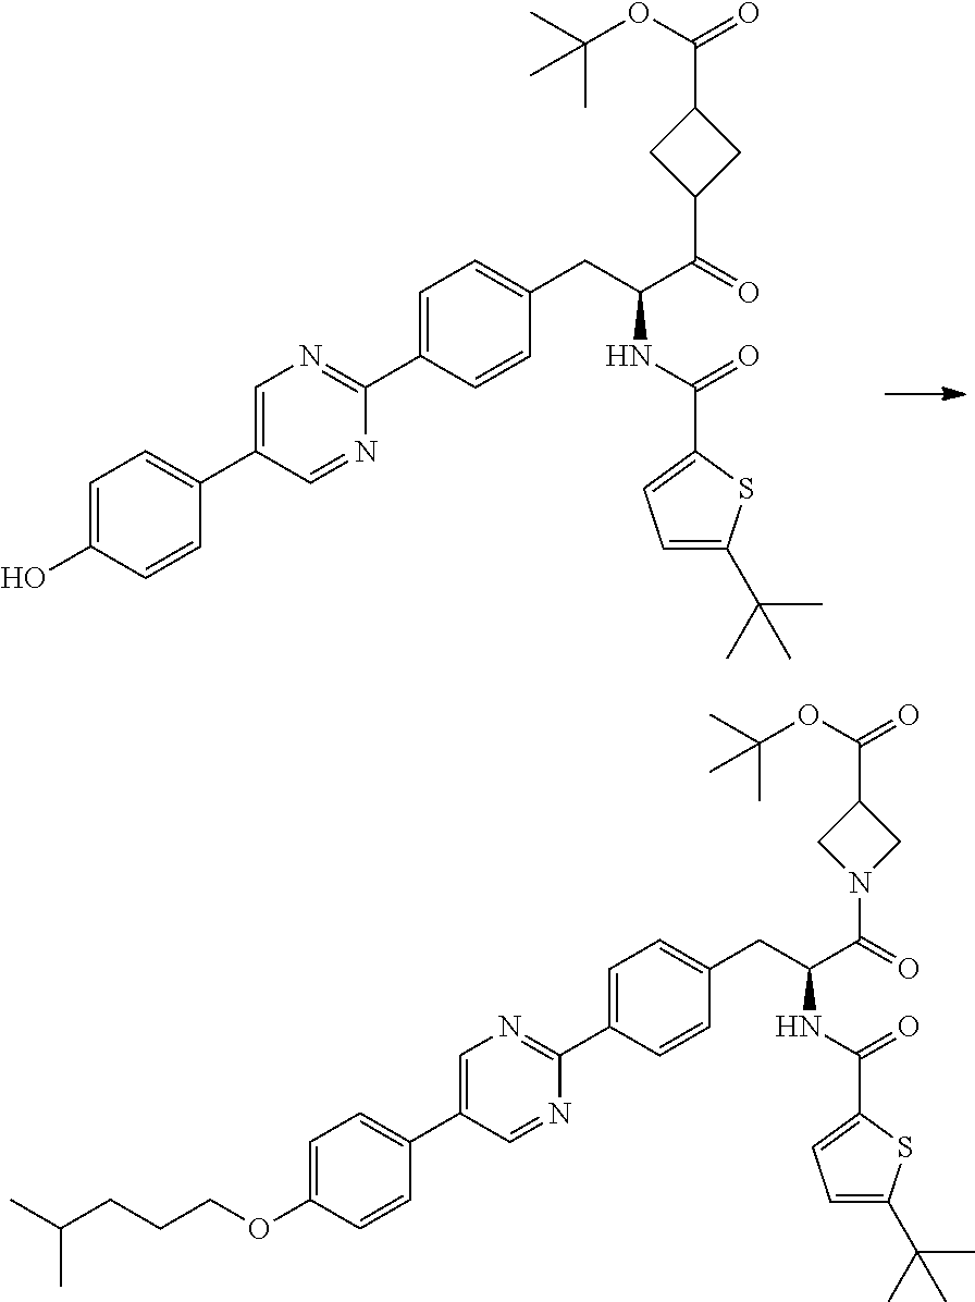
OC1=CC=C(C2=CN=C(C3=CC=C(CC(C(C4CC(C(OC(C)(C)C)=O)C4)=O)NC(=O)C4=CC=C(C(C)(C)C)S4)C=C3)N=C2)C=C1.O(C1=CC=C(C2=CN=C(C3=CC=C(CC(C(N4CC(C(OC(C)(C)C)=O)C4)=O)NC(=O)C4=CC=C(C(C)(C)C)S4)C=C3)N=C2)C=C1)CCCC(C)C
